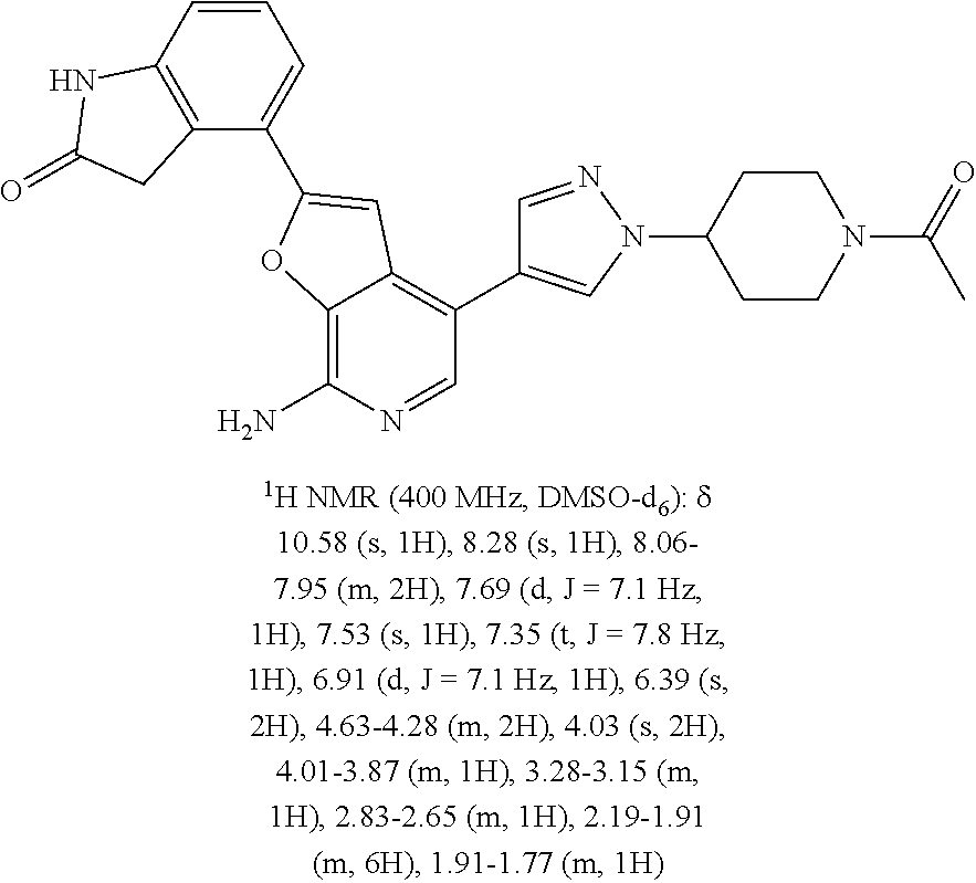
C1(C2=CC3=C(C4=CN(C5CCN(C(C)=O)CC5)N=C4)C=NC(N)=C3O2)=CC=CC2=C1CC(=O)N2
